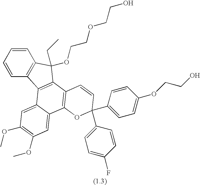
C1=CC=CC2=C1C1=C(C2(CC)OCCOCCO)C2=C(C3=CC(OC)=C(OC)C=C13)OC(C1=CC=C(OCCO)C=C1)(C1=CC=C(F)C=C1)C=C2
